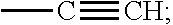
CC#C
